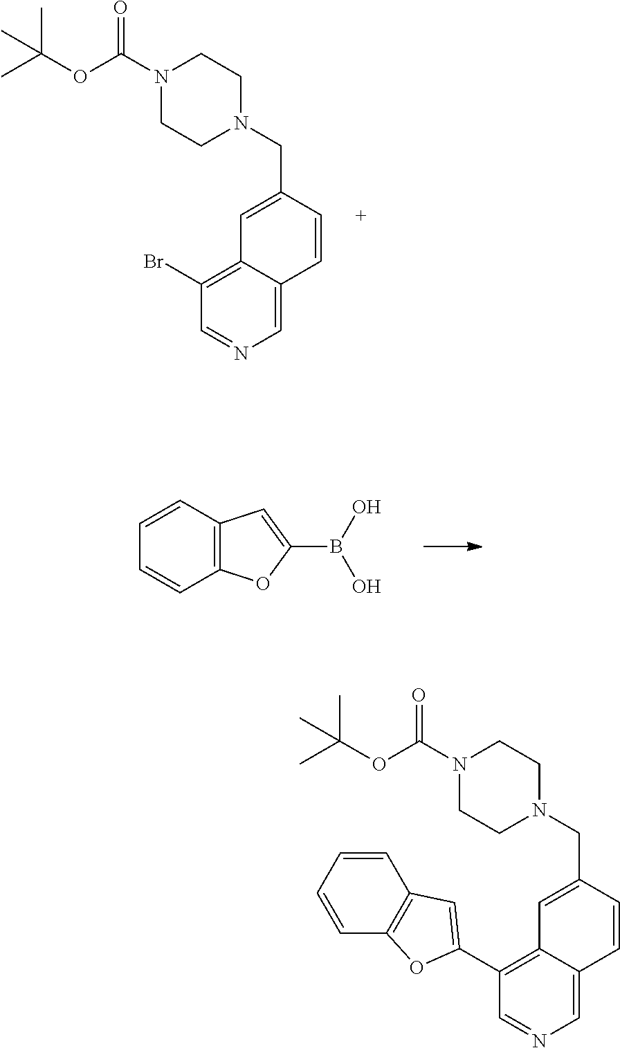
C1=C2C(=C(Br)C=N1)C=C(CN1CCN(C(OC(C)(C)C)=O)CC1)C=C2.C12=C(C=CC=C1)C=C(B(O)O)O2.C1=C2C(=C(C3=CC4=C(O3)C=CC=C4)C=N1)C=C(CN1CCN(C(OC(C)(C)C)=O)CC1)C=C2
